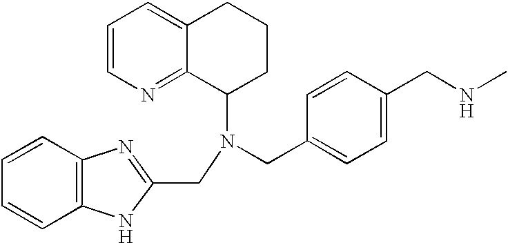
C1=CN=C2C(=C1)CCCC2N(CC1=NC2=C(N1)C=CC=C2)CC1=CC=C(CNC)C=C1
